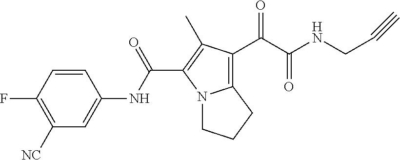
C12=C(C(=O)C(=O)NCC#C)C(C)=C(C(NC3=CC([NC])=C(F)C=C3)=O)N1CCC2
